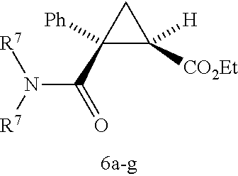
C1(C(=O)N([R7])[R7])([Ph])C([CO2Et])([H])C1
